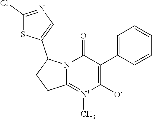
C1(Cl)=NC=C(C2CCC3=[N+](C)C([O-])=C(C4=CC=CC=C4)C(=O)N23)S1
